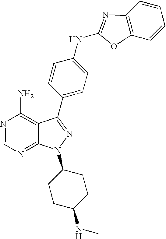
N1=CN=C2C(=C1N)C(C1=CC=C(NC3=NC4=C(O3)C=CC=C4)C=C1)=NN2C1CCC(NC)CC1
